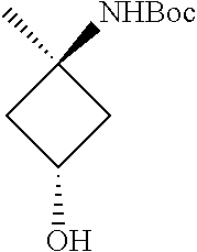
C1([NHBoc])(C)CC(O)C1
